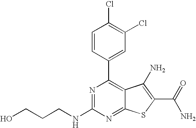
C1=CC(C2=C3C(=NC(NCCCO)=N2)SC(C(N)=O)=C3N)=CC(Cl)=C1Cl
